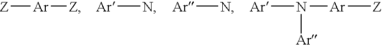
[Z][Ar][Z].[Ar]N.[Ar]N.[Ar]N([Ar][Z])[Ar]
